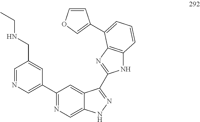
C1=NC=C(C2=NC=C3C(=C2)C(C2=NC4=C(N2)C=CC=C4C2=COC=C2)=NN3)C=C1CNCC
